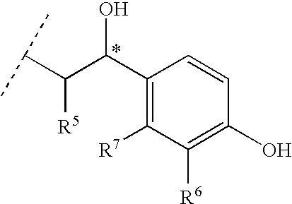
C1(C(C(C(C)C)[R5])O)=C([R7])C([R6])=C(O)C=C1
